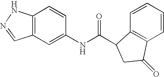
C12=C(C=C(NC(=O)C3C4=C(C=CC=C4)C(=O)C3)C=C1)C=NN2
